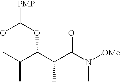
C1C(C)C(C(C(N([OMe])C)=O)C)OC([PMP])O1
